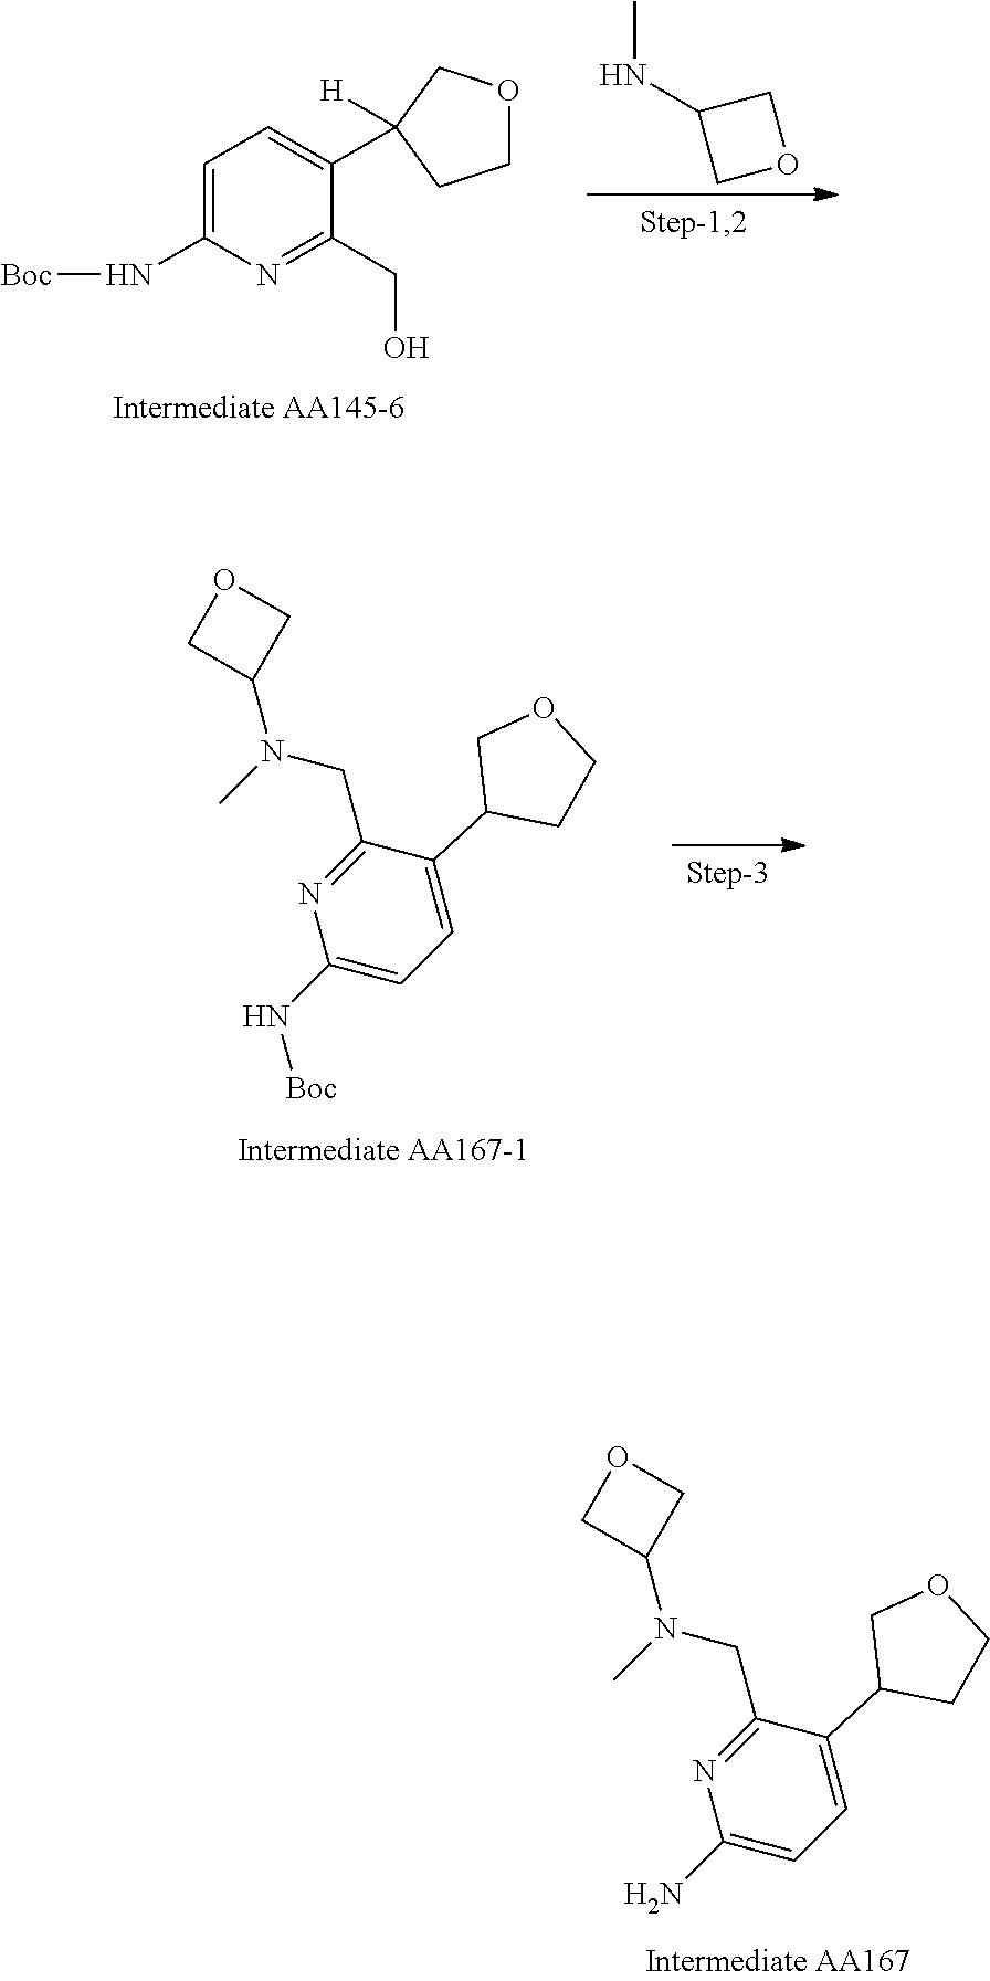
N1=C(CN(C)C2COC2)C(C2CCOC2)=CC=C1N[Boc].C1=C(N[Boc])N=C(CO)C(C2([H])COCC2)=C1.CNC1COC1.N1=C(CN(C)C2COC2)C(C2CCOC2)=CC=C1N
